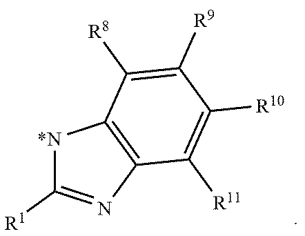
[N*]1C([R1])=NC2=C1C([R8])=C([R9])C([R10])=C2[R11]
